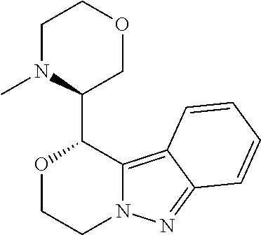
O1CCN2C(=C3C(=N2)C=CC=C3)C1C1COCCN1C
